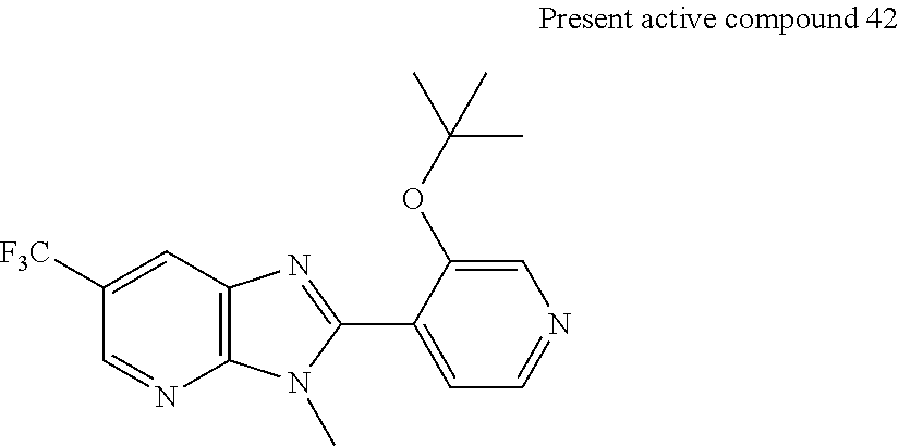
C1=C([F3C])C=NC2=C1N=C(C1=CC=NC=C1OC(C)(C)C)N2C
